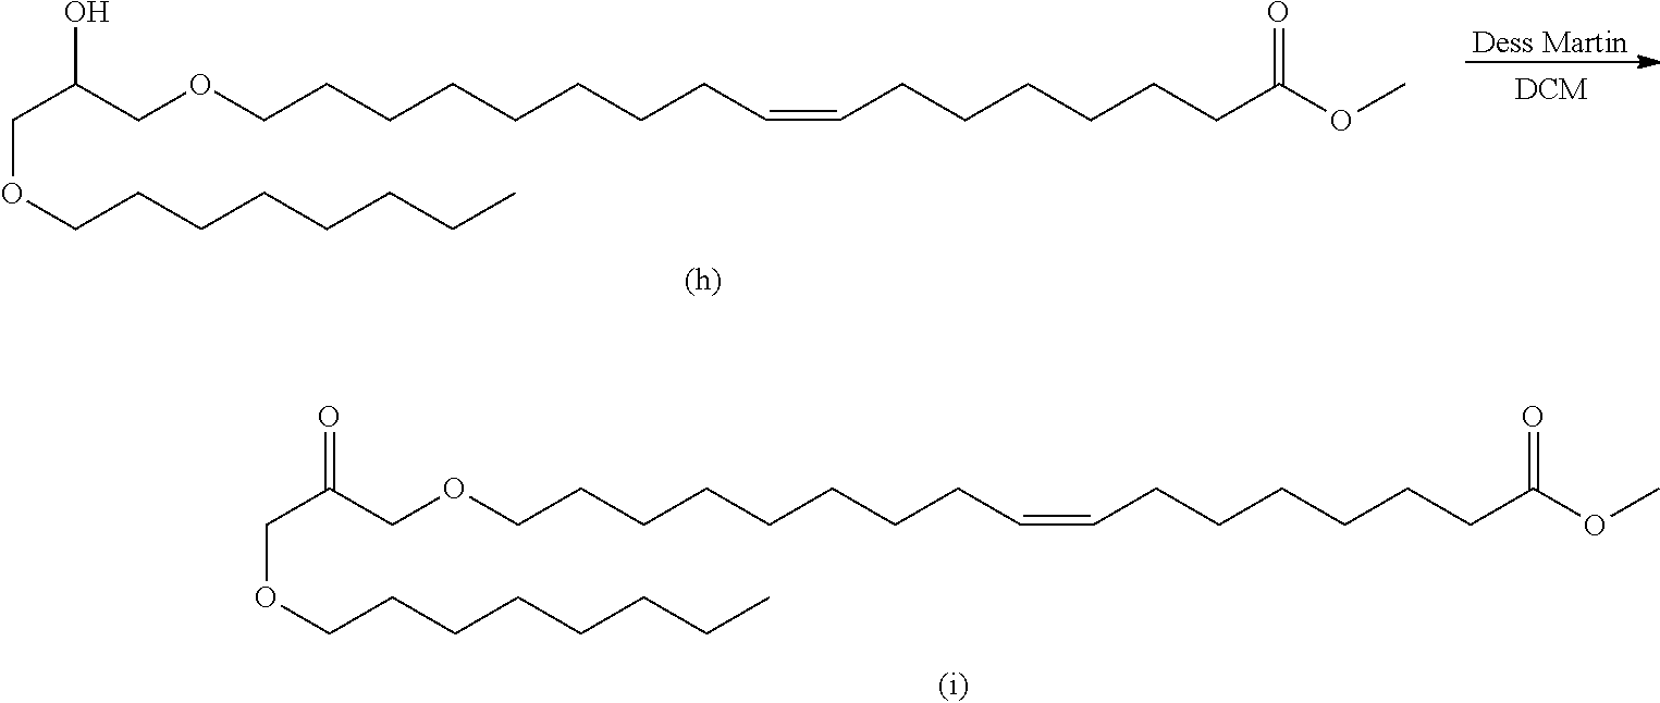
O(CCCCCCCCC=CCCCCCCC(OC)=O)CC(COCCCCCCCC)=O.O(CCCCCCCCC=CCCCCCCC(OC)=O)CC(COCCCCCCCC)O.[Dess Martin]
